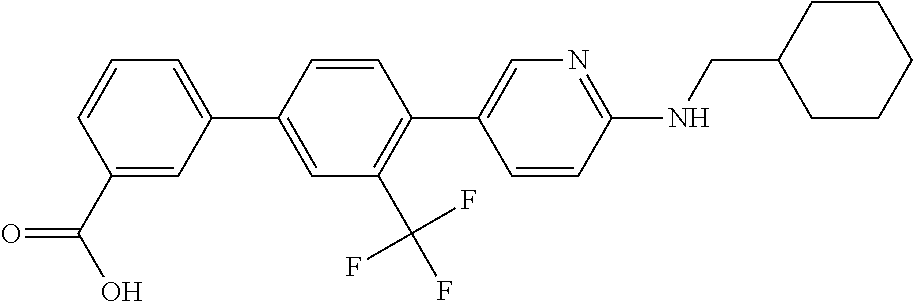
C1=CC(C2=CC=CC(C(O)=O)=C2)=CC(C(F)(F)F)=C1C1=CN=C(NCC2CCCCC2)C=C1
